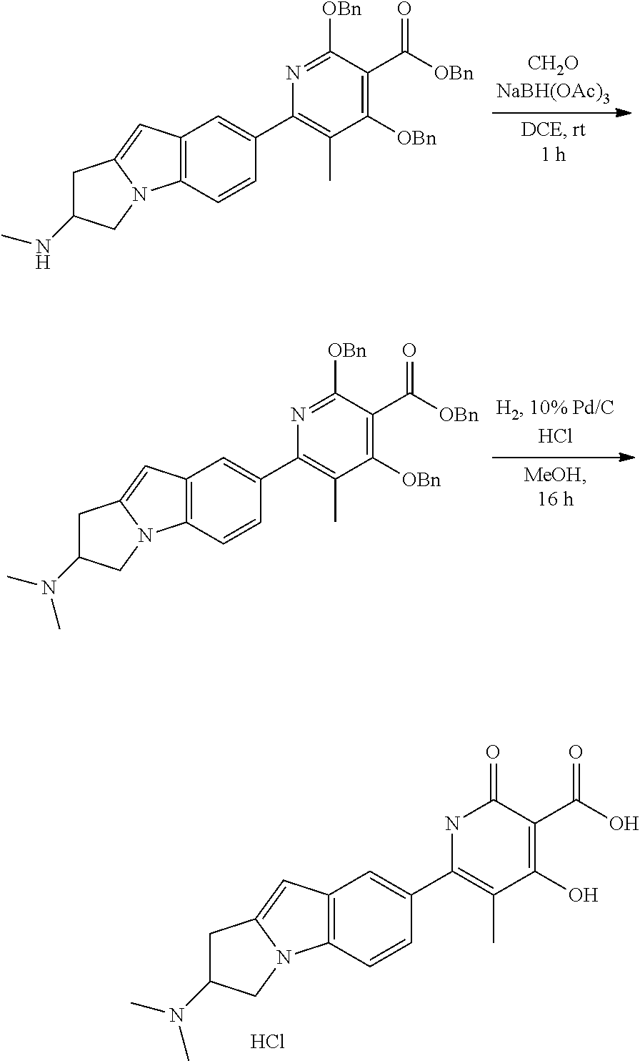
C12=C(C=CC(C3=C(C)C([OBn])=C(C([OBn])=O)C([OBn])=N3)=C1)N1C(=C2)CC(NC)C1.C12=C(C=CC(C3=C(C)C(O)=C(C(O)=O)C(=O)N3)=C1)N1C(=C2)CC(N(C)C)C1.Cl.C12=C(C=CC(C3=C(C)C([OBn])=C(C([OBn])=O)C([OBn])=N3)=C1)N1C(=C2)CC(N(C)C)C1
